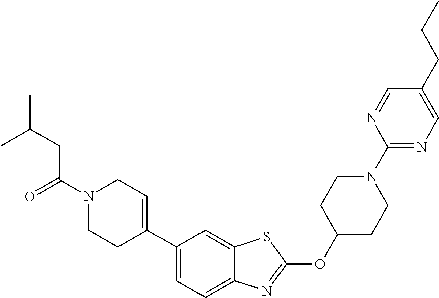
C1C(OC2=NC3=CC=C(C4=CCN(C(CC(C)C)=O)CC4)C=C3S2)CCN(C2=NC=C(CCC)C=N2)C1
